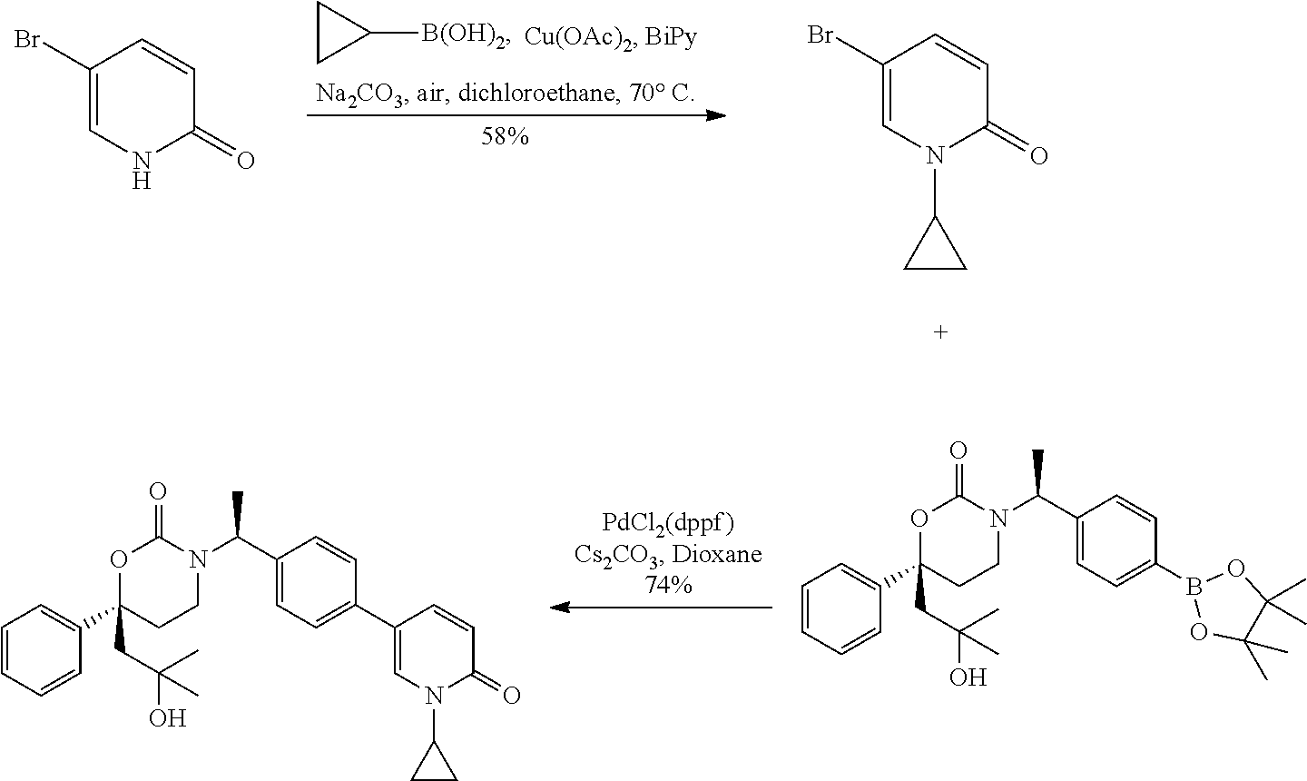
C1(Br)=CNC(=O)C=C1.C1([B(OH)2])CC1.C1(Br)=CN(C2CC2)C(=O)C=C1.C1=CC=CC(C2(CC(O)(C)C)CCN(C(C3=CC=C(B4OC(C)(C)C(C)(C)O4)C=C3)C)C(=O)O2)=C1.C1=CC=CC(C2(CC(O)(C)C)CCN(C(C3=CC=C(C4=CN(C5CC5)C(=O)C=C4)C=C3)C)C(=O)O2)=C1
